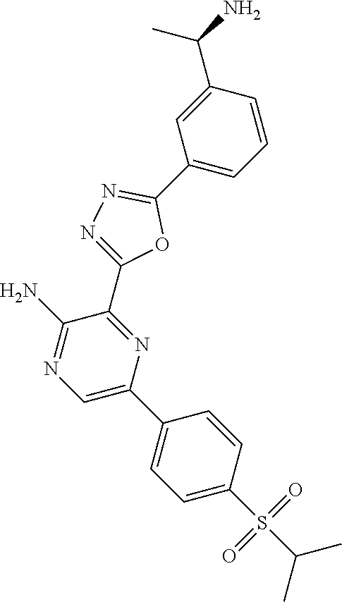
C1=CC(C(N)C)=CC(C2=NN=C(C3=NC(C4=CC=C(S(=O)(=O)C(C)C)C=C4)=CN=C3N)O2)=C1
